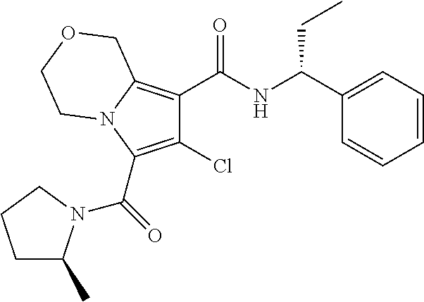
C1(Cl)=C(C(=O)N2C(C)CCC2)N2C(=C1C(NC(C1=CC=CC=C1)CC)=O)COCC2
